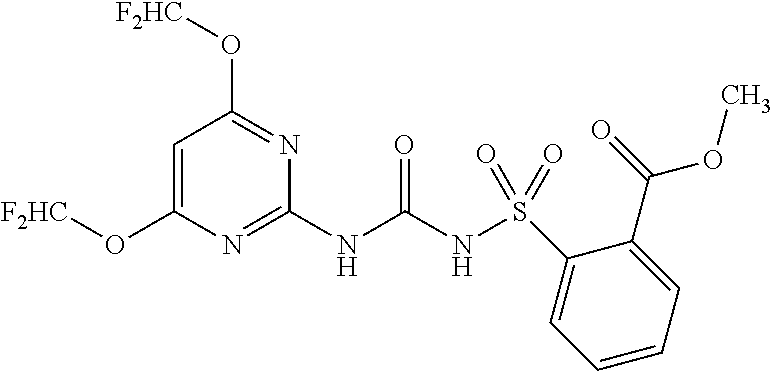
[F2HC]OC1=CC(O[F2HC])=NC(NC(NS(=O)(C2=CC=CC=C2C(OC)=O)=O)=O)=N1
